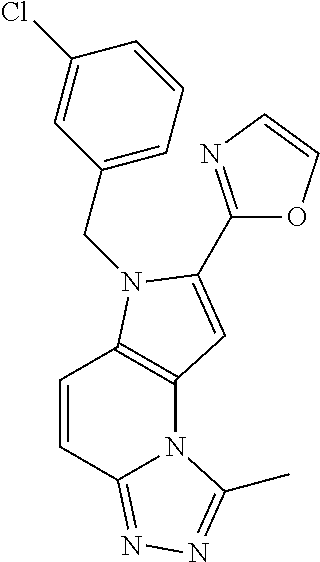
C1=CC2=NN=C(C)N2C2=C1N(CC1=CC=CC(Cl)=C1)C(C1=NC=CO1)=C2
